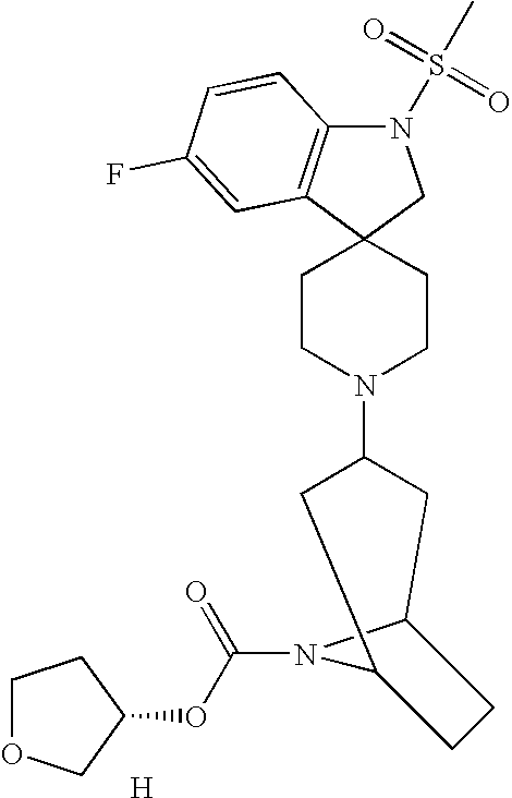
N1(S(C)(=O)=O)C2=C(C3(C1)CCN(C1CC4N(C(OC5CCOC5)=O)C(C1)CC4)CC3)C=C(F)C=C2.[H]
